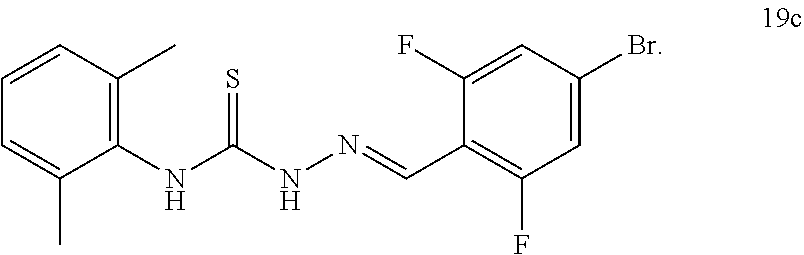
C1=C(C)C(NC(NN=CC2=C(F)C=C(Br)C=C2F)=S)=C(C)C=C1
